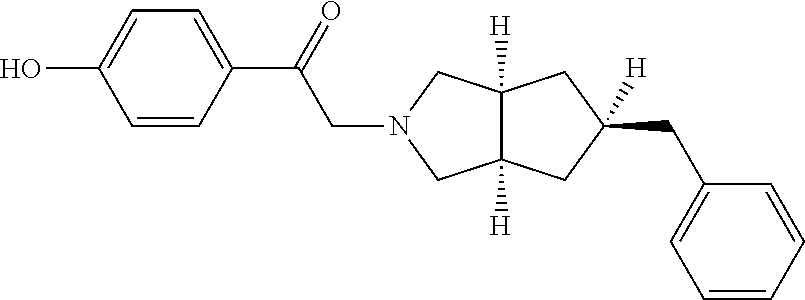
C12([H])C([H])(CC(CC3=CC=CC=C3)([H])C1)CN(CC(C1=CC=C(O)C=C1)=O)C2
